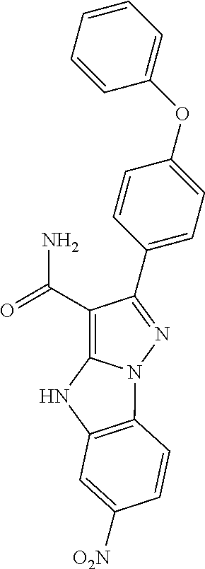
C1(C(=O)N)=C2N(N=C1C1=CC=C(OC3=CC=CC=C3)C=C1)C1=C(N2)C=C([O2N])C=C1
